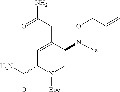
C1=C(CC(N)=O)C(N([Ns])OCC=C)CN([Boc])C1C(N)=O
